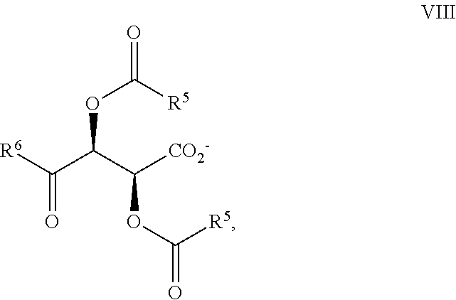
[R6]C(C(C([CO2-])OC(=O)[R5])OC([R5])=O)=O
